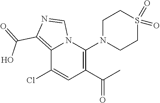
C1(C(C)=O)=C(N2CCS(=O)(=O)CC2)N2C(=C(C(=O)O)N=C2)C(Cl)=C1
